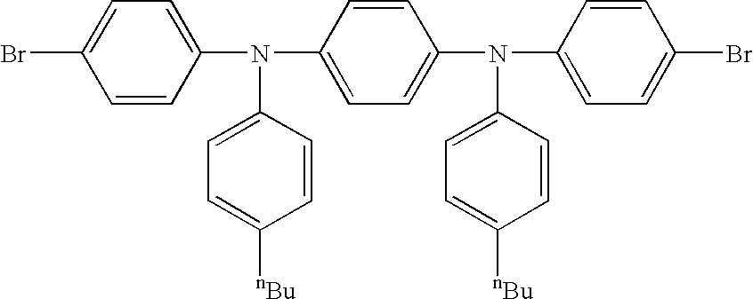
BrC1=CC=C(N(C2=CC=C([nBu])C=C2)C2=CC=C(N(C3=CC=C(Br)C=C3)C3=CC=C([nBu])C=C3)C=C2)C=C1
